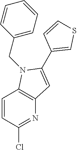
C12=C(N(CC3=CC=CC=C3)C(C3=CSC=C3)=C1)C=CC(Cl)=N2
